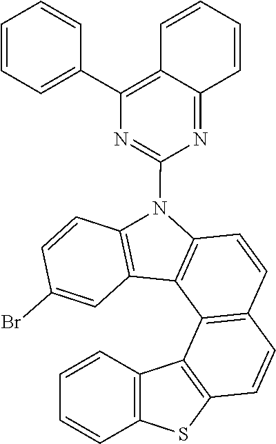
C1=CC=CC2=C1C1=C(C=CC3=C1C1=C(N(C4=NC(C5=CC=CC=C5)=C5C(=N4)C=CC=C5)C4=C1C=C(Br)C=C4)C=C3)S2
